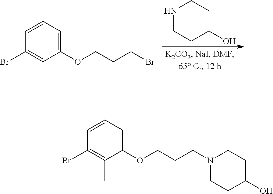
N1CCC(O)CC1.C1=CC=C(OCCCBr)C(C)=C1Br.C1=CC=C(OCCCN2CCC(O)CC2)C(C)=C1Br
